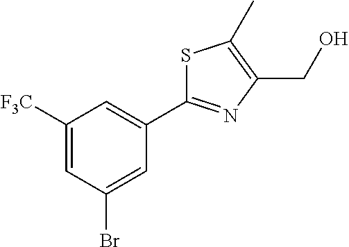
C1([F3C])=CC(Br)=CC(C2=NC(CO)=C(C)S2)=C1
